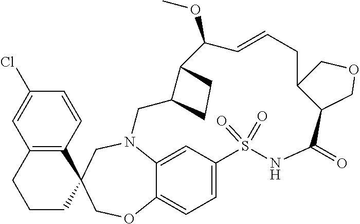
N12C3=CC(=CC=C3OCC3(C4=C(C=C(Cl)C=C4)CCC3)C1)S(=O)(=O)NC(=O)C1C(CC=CC(OC)C3C(C2)CC3)COC1
